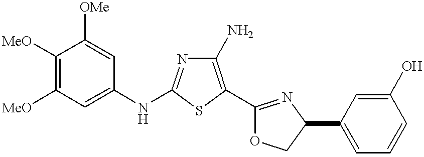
C1([MeO])=C([MeO])C=C(NC2=NC(N)=C(C3=NC(C4=CC=CC(O)=C4)CO3)S2)C=C1[OMe]
